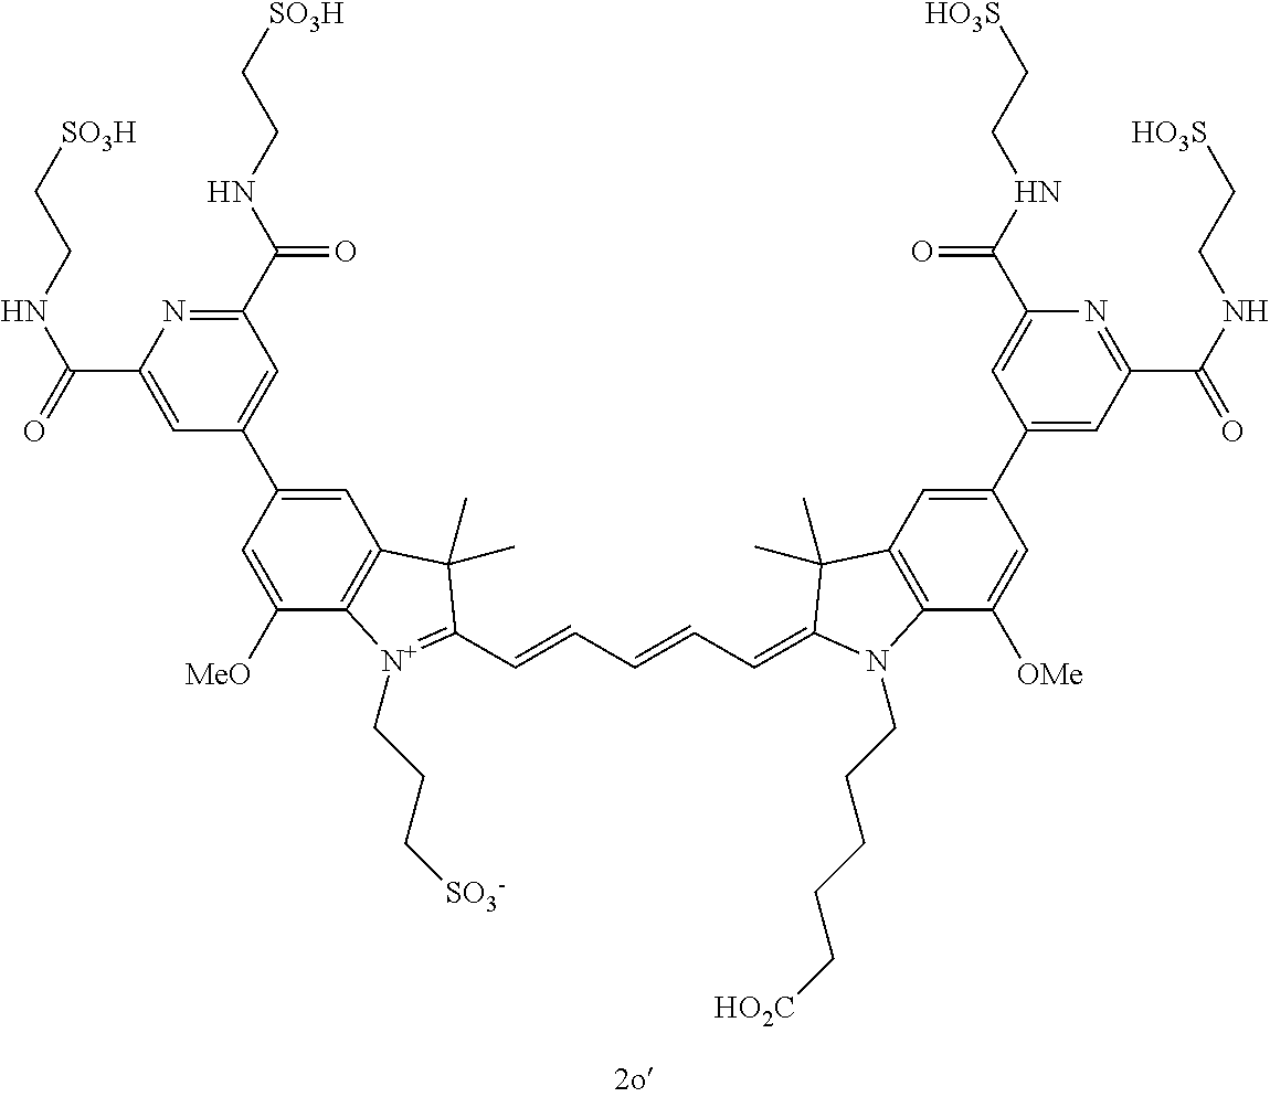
C1(C(NCC[SO3H])=O)=CC(C2=CC3=C([N+](CCC[SO3-])=C(C=CC=CC=C4N(CCCCC[HO2C])C5=C(C=C(C6=CC(C(NCC[HO3S])=O)=NC(C(=O)NCC[HO3S])=C6)C=C5[OMe])C4(C)C)C3(C)C)C([MeO])=C2)=CC(C(=O)NCC[SO3H])=N1
